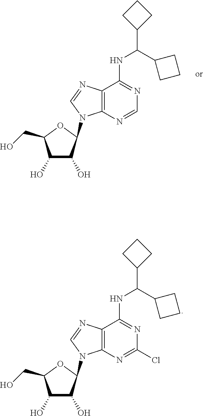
C1(O)C(O)C(N2C3=C(C(NC(C4CCC4)C4CCC4)=NC=N3)N=C2)OC1CO.C1(O)C(O)C(N2C3=C(C(NC(C4CCC4)C4CCC4)=NC(Cl)=N3)N=C2)OC1CO
